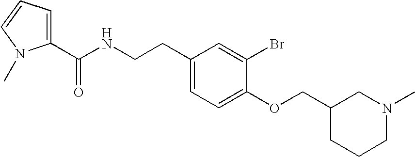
C1(C(NCCC2=CC=C(OCC3CCCN(C)C3)C(Br)=C2)=O)=CC=CN1C
